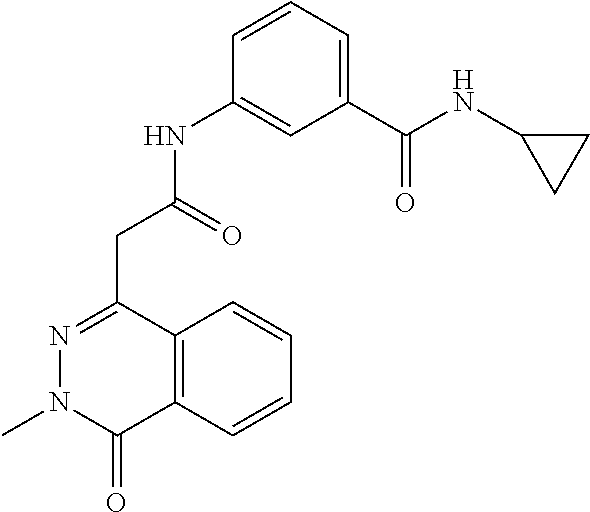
C1=CC=C(C(NC2CC2)=O)C=C1NC(CC1=NN(C)C(=O)C2=C1C=CC=C2)=O
